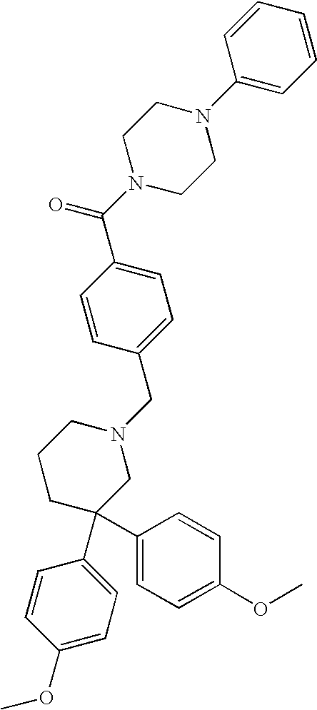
C1=C(C(N2CCN(C3=CC=CC=C3)CC2)=O)C=CC(CN2CCCC(C3=CC=C(OC)C=C3)(C3=CC=C(OC)C=C3)C2)=C1
